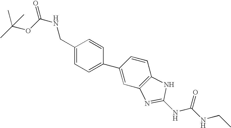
C1(CNC(=O)OC(C)(C)C)=CC=C(C2=CC3=C(C=C2)NC(NC(NCC)=O)=N3)C=C1
